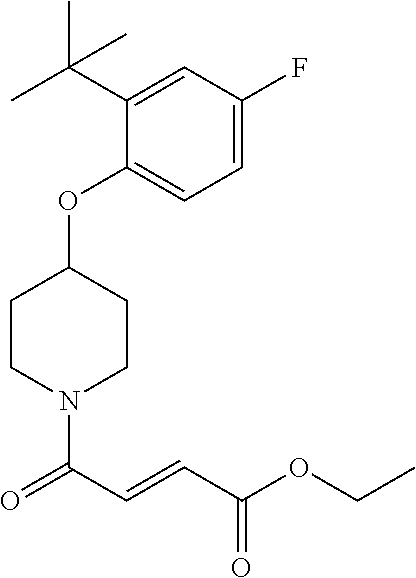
C1(OC2CCN(C(C=CC(OCC)=O)=O)CC2)=CC=C(F)C=C1C(C)(C)C
